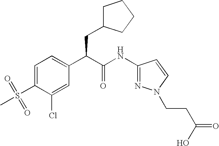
C1=C(S(=O)(C)=O)C(Cl)=CC(C(C(NC2=NN(CCC(=O)O)C=C2)=O)CC2CCCC2)=C1
